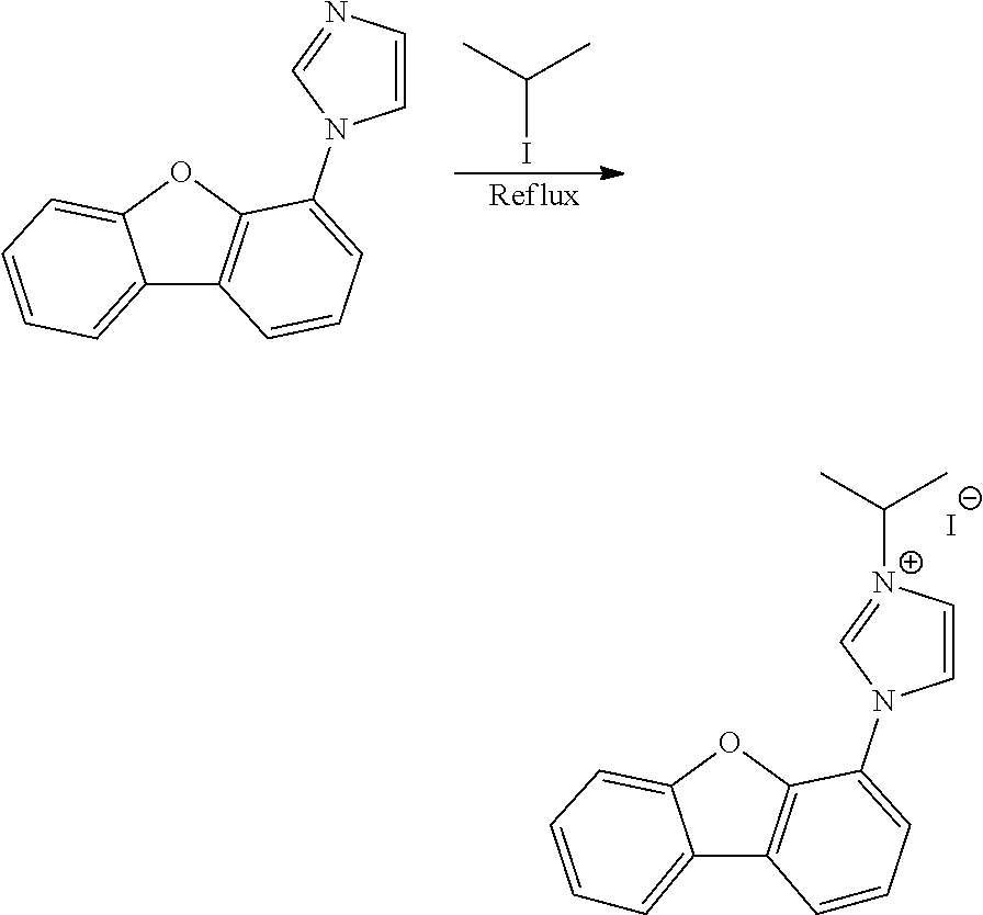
C12=CC=CC=C1OC1=C2C=CC=C1N1C=C[N+](C(C)C)=C1.[I-].C12=CC=CC=C1OC1=C2C=CC=C1N1C=CN=C1.C(I)(C)C
